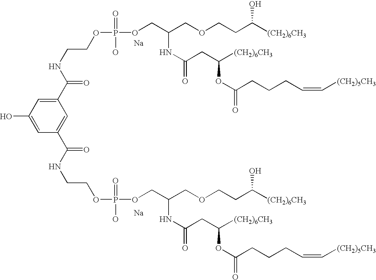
N(CCOP(OCC(COCCC([(CH2)6CH3])O)NC(=O)CC([(CH2)6CH3])OC(CCCC=C[(CH2)5CH3])=O)(=O)O)C(C1=CC(O)=CC(C(NCCOP(O)(=O)OCC(COCCC([(CH2)6CH3])O)NC(=O)CC([(CH2)6CH3])OC(CCCC=C[(CH2)5CH3])=O)=O)=C1)=O.[Na].[Na]
